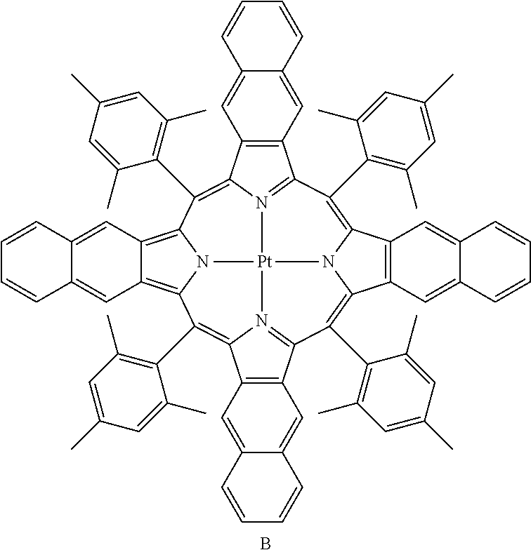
C1=CC2=CC3=C(C=C2C=C1)C1=N2C3=C(C3=C(C)C=C(C)C=C3C)C3=C4C=C5C=CC=CC5=CC4=C4N3[Pt]23N2=C(C5=C(C=C6C=CC=CC6=C5)C2=C4C2=C(C)C=C(C)C=C2C)C(C2=C(C)C=C(C)C=C2C)=C2C4=C(C=C5C(=C4)C=CC=C5)C(=C1C1=C(C)C=C(C)C=C1C)N32.B
